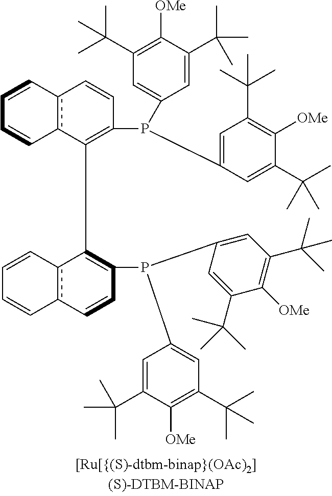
C1=Cc2c(C=C1)C(C1=C(P(C3=CC(C(C)(C)C)=C([OMe])C(C(C)(C)C)=C3)C3=CC(C(C)(C)C)=C([OMe])C(C(C)(C)C)=C3)C=Cc3c1C=CC=C3)=C(P(C1=CC(C(C)(C)C)=C([OMe])C(C(C)(C)C)=C1)C1=CC(C(C)(C)C)=C([OMe])C(C(C)(C)C)=C1)C=C2
